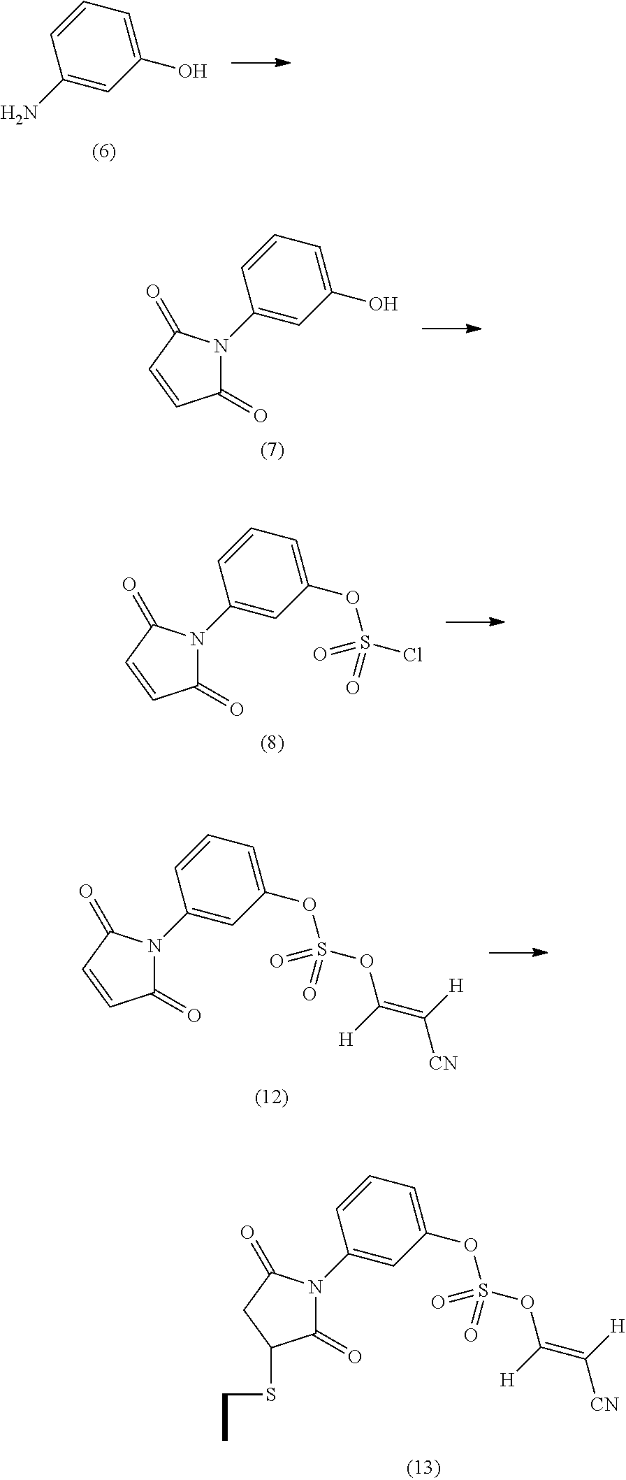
C1(N)=CC(O)=CC=C1.C1(N2C(=O)C=CC2=O)=CC(O)=CC=C1.C1(N2C(=O)C=CC2=O)=CC(OS(Cl)(=O)=O)=CC=C1.C1(N2C(=O)C=CC2=O)=CC(OS(OC(=C([H])[CN])[H])(=O)=O)=CC=C1.C1(N2C(=O)C(SCC)CC2=O)=CC(OS(OC(=C([H])[CN])[H])(=O)=O)=CC=C1
